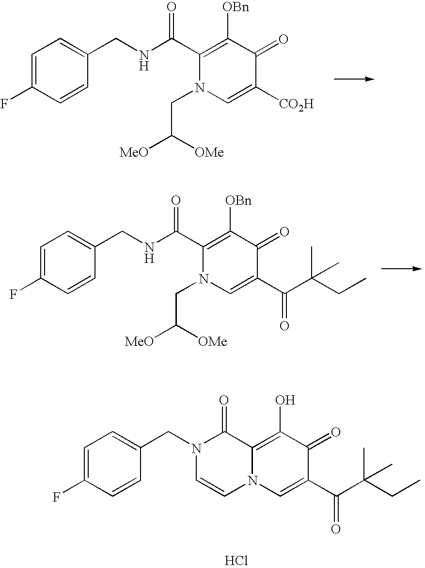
C1=C(F)C=CC(CNC(C2=C([OBn])C(=O)C([CO2H])=CN2CC([MeO])[OMe])=O)=C1.C1=C(F)C=CC(CNC(C2=C([OBn])C(=O)C(C(C(CC)(C)C)=O)=CN2CC([MeO])[OMe])=O)=C1.C1=C(F)C=CC(CN2C(=O)C3=C(O)C(=O)C(C(C(CC)(C)C)=O)=CN3C=C2)=C1.Cl
